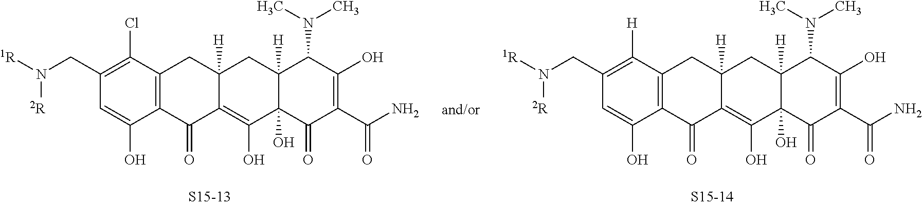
C1(CN([1R])[2R])=C([H])C2=C(C(O)=C1)C(=O)C1=C(O)C3(O)C([H])(CC1([H])C2)C(N(C)C)C(O)=C(C(N)=O)C3=O.C1(CN([1R])[2R])=C(Cl)C2=C(C(O)=C1)C(=O)C1=C(O)C3(O)C([H])(CC1([H])C2)C(N(C)C)C(O)=C(C(N)=O)C3=O
